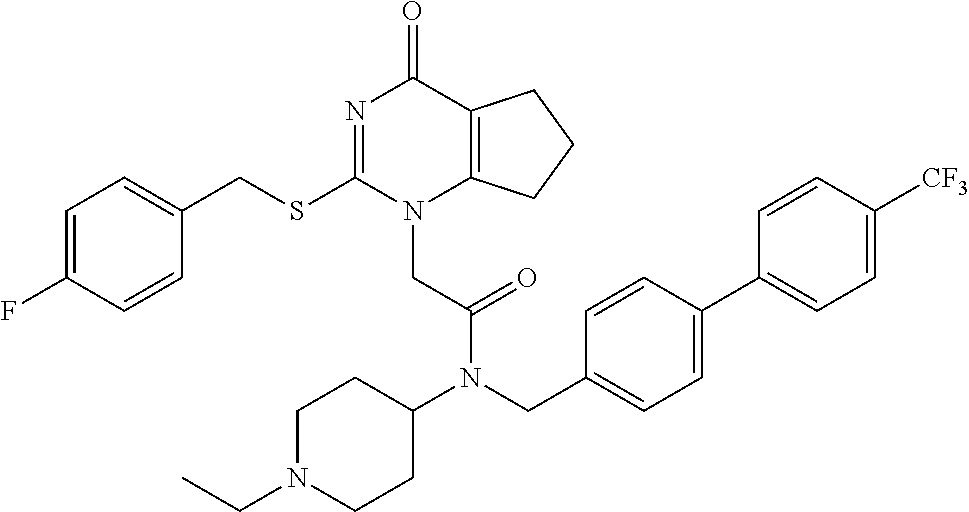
C1=C(F)C=CC(CSC2=NC(=O)C3=C(N2CC(=O)N(CC2=CC=C(C4=CC=C([CF3])C=C4)C=C2)C2CCN(CC)CC2)CCC3)=C1
